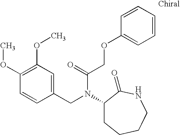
C1(CN(C(COC2=CC=CC=C2)=O)C2CCCCNC2=O)=CC(OC)=C(OC)C=C1
